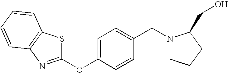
C1=C(OC2=NC3=C(S2)C=CC=C3)C=CC(CN2CCCC2CO)=C1
